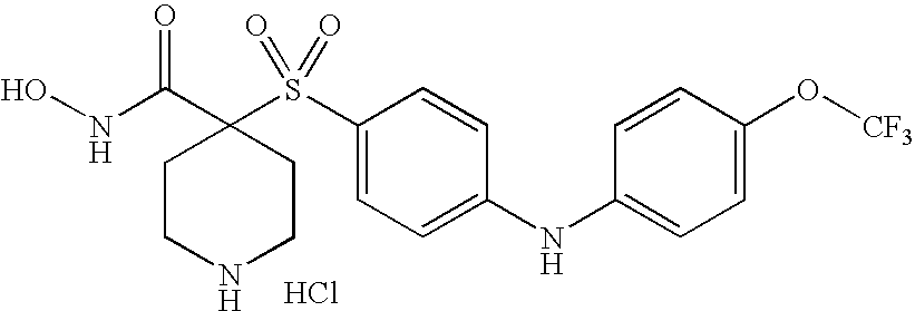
N(C(C1(S(C2=CC=C(NC3=CC=C(O[CF3])C=C3)C=C2)(=O)=O)CCNCC1)=O)O.Cl
